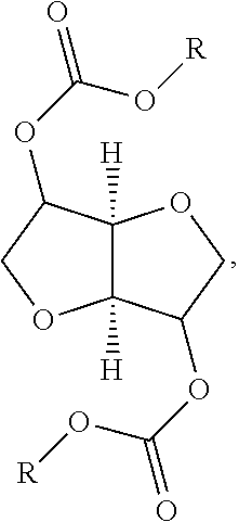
C12([H])C([H])(C(OC(=O)O[R])CO1)OCC2OC(=O)O[R]
